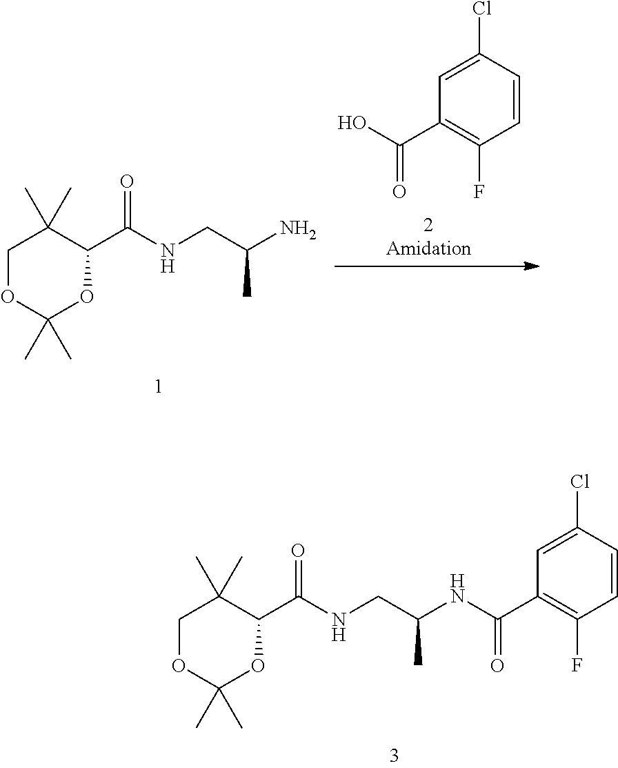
C1(C(NCC(N)C)=O)C(C)(C)COC(C)(C)O1.OC(C1=C(F)C=CC(Cl)=C1)=O.C1(C(NCC(NC(C2=C(F)C=CC(Cl)=C2)=O)C)=O)C(C)(C)COC(C)(C)O1
